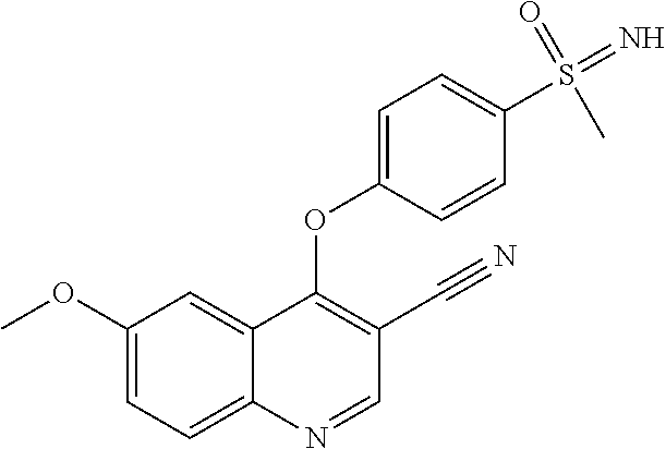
C12=CC(OC)=CC=C1N=CC(C#N)=C2OC1=CC=C(S(=N)(=O)C)C=C1
